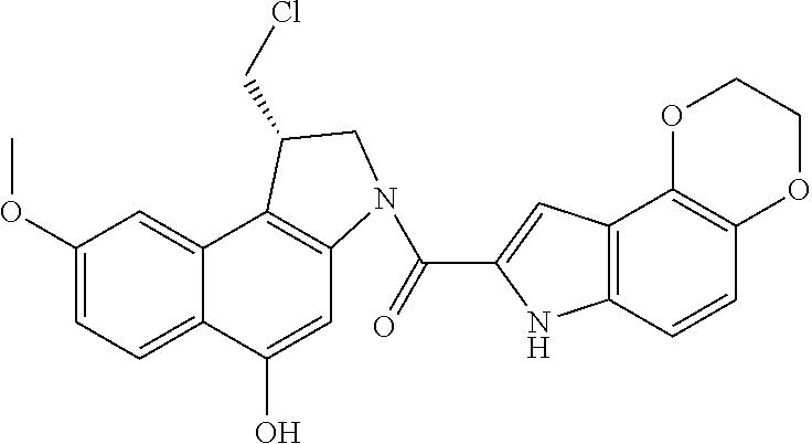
C1(OC)=CC=C2C(=C1)C1=C(C=C2O)N(C(=O)C2=CC3=C(N2)C=CC2=C3OCCO2)CC1CCl
